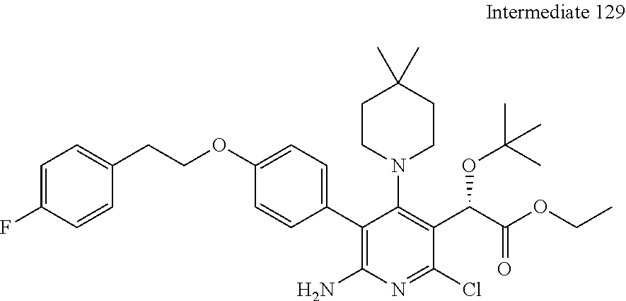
C1=C(F)C=CC(CCOC2=CC=C(C3=C(N)N=C(Cl)C(C(C(OCC)=O)OC(C)(C)C)=C3N3CCC(C)(C)CC3)C=C2)=C1
